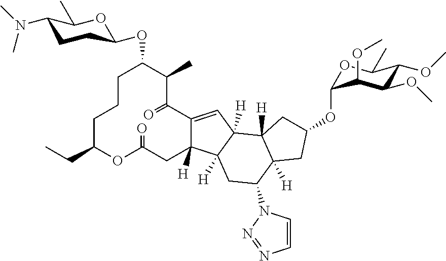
C1CCC(CC)OC(=O)CC2([H])C(=CC3([H])C2([H])CC(N2C=CN=N2)C2([H])C3([H])CC(OC3OC(C)C(OC)C(OC)C3OC)C2)C(=O)C(C)C1OC1CCC(N(C)C)C(C)O1
